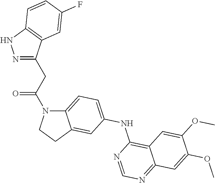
C12=CC=C(NC3=C4C(=NC=N3)C=C(OC)C(OC)=C4)C=C1CCN2C(CC1=NNC2=C1C=C(F)C=C2)=O
